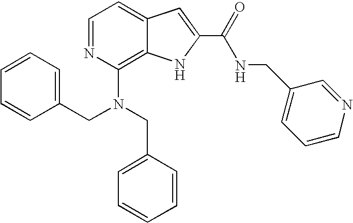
C1=CC=CC(CN(CC2=CC=CC=C2)C2=C3C(=CC=N2)C=C(C(=O)NCC2=CC=CN=C2)N3)=C1
